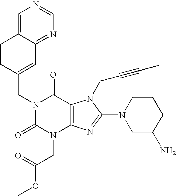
C1=CC(CN2C(=O)N(CC(OC)=O)C3=C(C2=O)N(CC#CC)C(N2CC(N)CCC2)=N3)=CC2=NC=NC=C12
